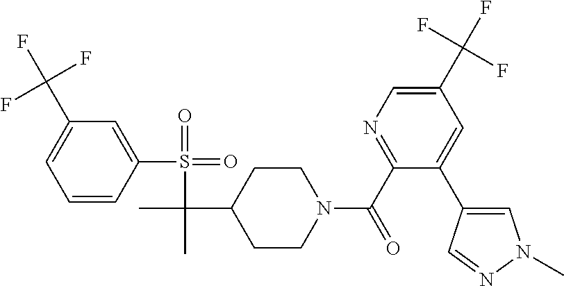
C1(C(F)(F)F)=CC=CC(S(=O)(=O)C(C)(C2CCN(C(C3=NC=C(C(F)(F)F)C=C3C3=CN(C)N=C3)=O)CC2)C)=C1
